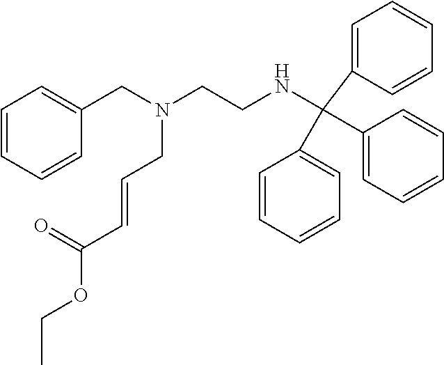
C1=CC=CC(CN(CCNC(C2=CC=CC=C2)(C2=CC=CC=C2)C2=CC=CC=C2)CC=CC(OCC)=O)=C1
